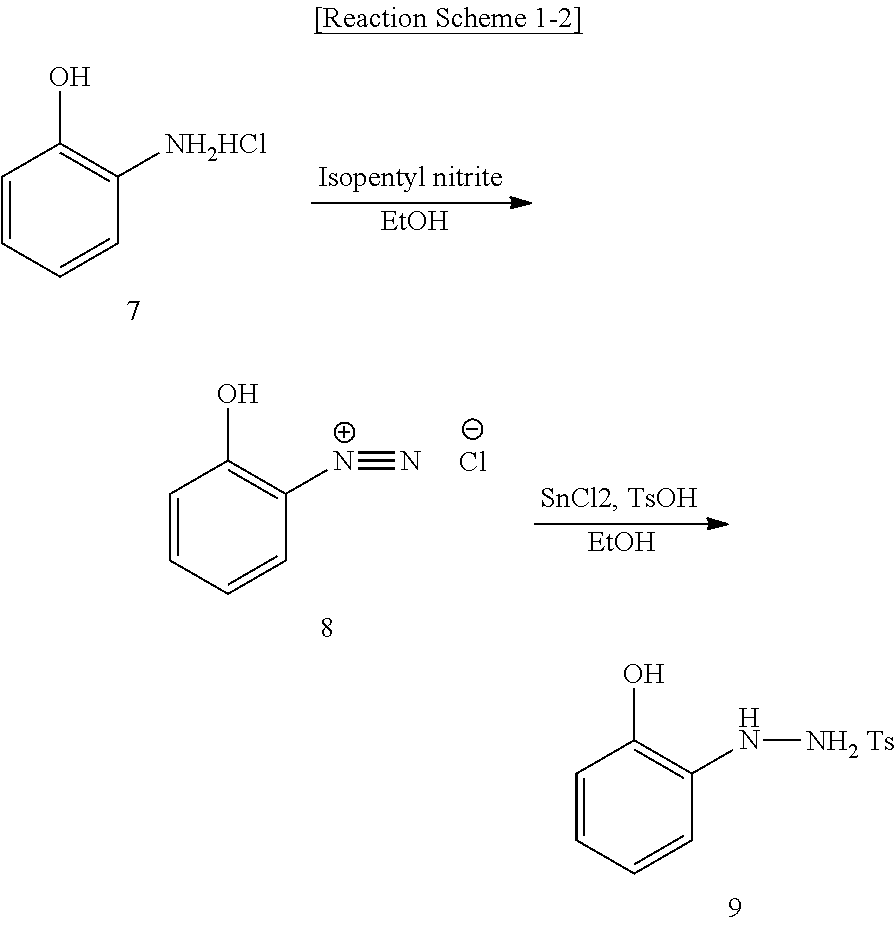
C1=CC=CC([NH2HCl])=C1O.[EtOH].C1=CC=CC(N[NH2 Ts])=C1O.[EtOH].C1=CC=CC([N+]#N)=C1O.[Cl-]
